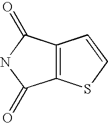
C12=C(C(=O)NC1=O)C=CS2
